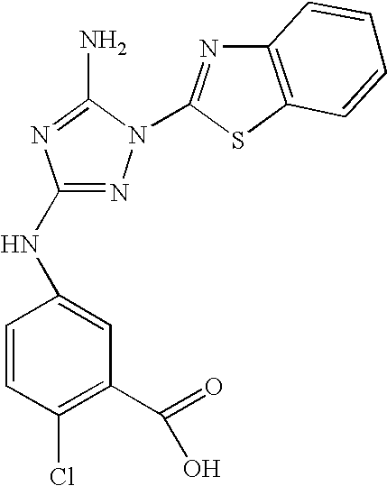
N1=C(NC2=CC(C(=O)O)=C(Cl)C=C2)N=C(N)N1C1=NC2=C(S1)C=CC=C2
